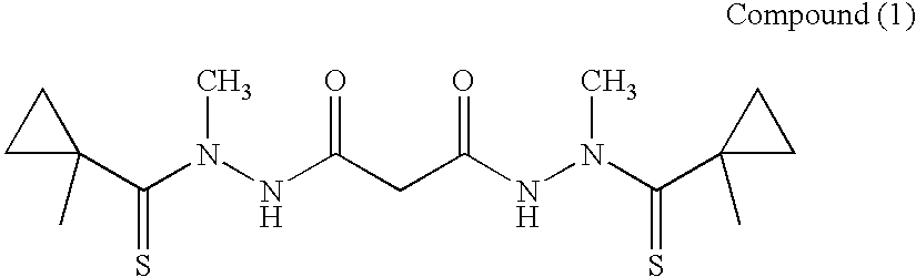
S=C(C1(C)CC1)N(NC(CC(NN(C(=S)C1(C)CC1)C)=O)=O)C
